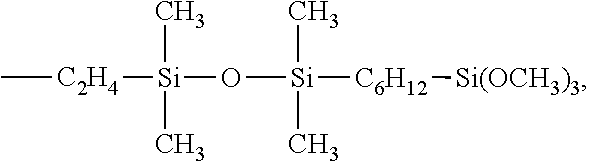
C[C2H4][Si](C)(C)O[Si](C)(C)[C6H12][Si(OCH3)3]
